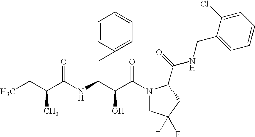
C(C(N1CC(F)(F)CC1C(NCC1=CC=CC=C1Cl)=O)=O)(O)C(CC1=CC=CC=C1)NC(C(CC)C)=O
